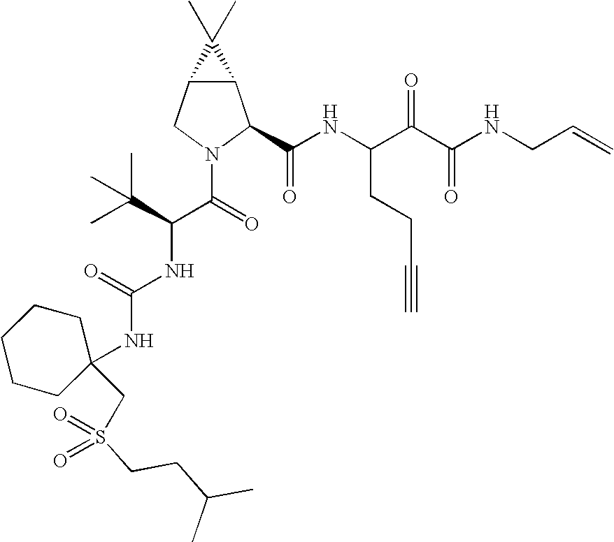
C12C(CN(C(=O)C(NC(NC3(CS(CCC(C)C)(=O)=O)CCCCC3)=O)C(C)(C)C)C1C(NC(C(C(NCC=C)=O)=O)CCC#C)=O)C2(C)C
